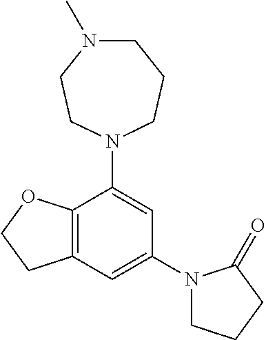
C12=C(C=C(N3CCCC3=O)C=C1N1CCCN(C)CC1)CCO2
